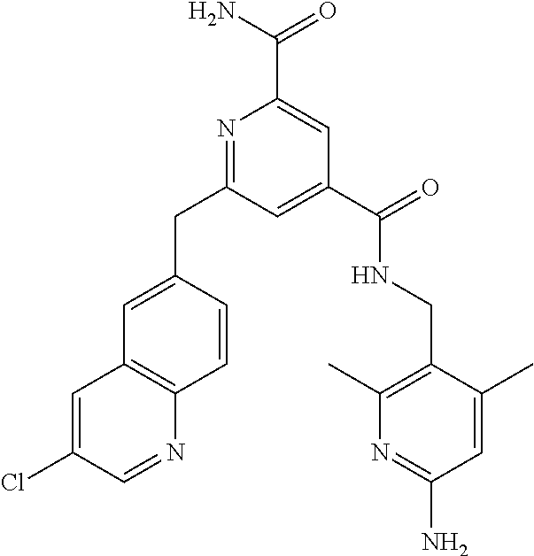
C1=C(CC2=NC(C(N)=O)=CC(C(NCC3=C(C)N=C(N)C=C3C)=O)=C2)C=CC2=C1C=C(Cl)C=N2
